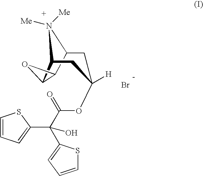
O1C2C3CC(OC(C(C4=CC=CS4)(C4=CC=CS4)O)=O)([H])CC(N3([Me])[Me])C12.Br
